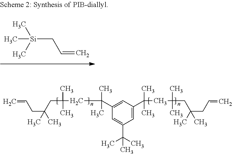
C1(C(CC(CC(CC=C)(C)C)(C)C)(C)C)=CC(C(CC(CC(CC=C)(C)C)(C)C)(C)C)=CC(C(C)(C)C)=C1.[Si](CC=C)(C)(C)C
